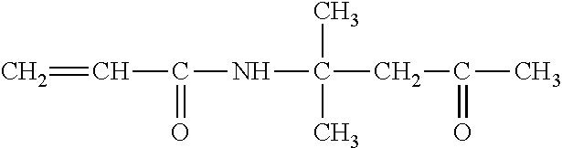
N(C(CC(C)=O)(C)C)C(=O)C=C
